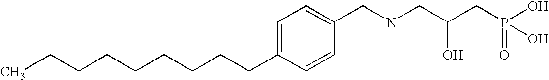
C(CCCCCCC1=CC=C(CNCC(CP(=O)(O)O)O)C=C1)CC
